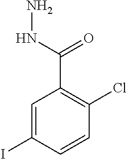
C1=C(I)C=CC(Cl)=C1C(=O)NN
